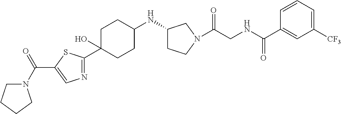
C1=CC=C([CF3])C=C1C(NCC(=O)N1CCC(NC2CCC(C3=NC=C(C(=O)N4CCCC4)S3)(O)CC2)C1)=O
